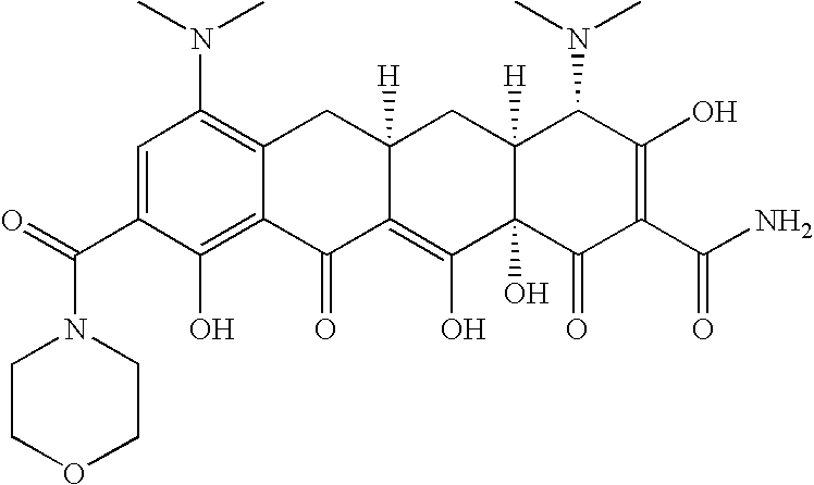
C1(C(=O)N2CCOCC2)=CC(N(C)C)=C2C(=C1O)C(=O)C1=C(O)C3(O)C([H])(CC1([H])C2)C(N(C)C)C(O)=C(C(N)=O)C3=O
